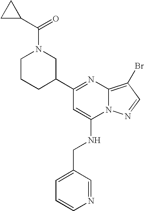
C1(C2CCCN(C(=O)C3CC3)C2)=NC2=C(Br)C=NN2C(NCC2=CC=CN=C2)=C1
